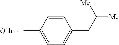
CC1=CC=C(CC([Me])[Me])C=C1
